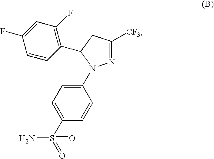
C1(S(=O)(=O)N)=CC=C(N2N=C([CF3])CC2C2=C(F)C=C(F)C=C2)C=C1
